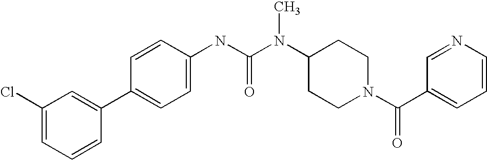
C1(Cl)=CC=CC(C2=CC=C(NC(N(C3CCN(C(C4=CC=CN=C4)=O)CC3)C)=O)C=C2)=C1
